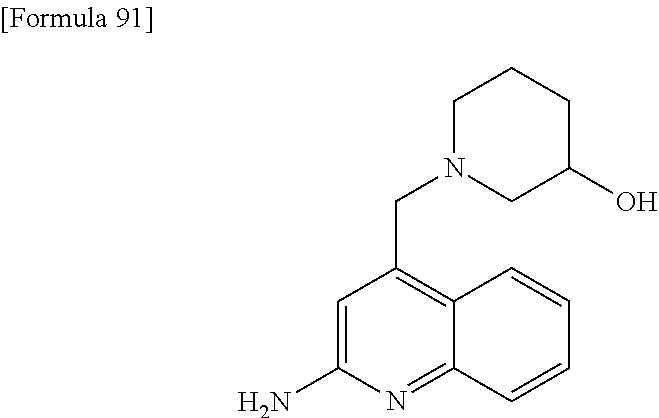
C1=C(N)N=C2C(=C1CN1CCCC(O)C1)C=CC=C2
